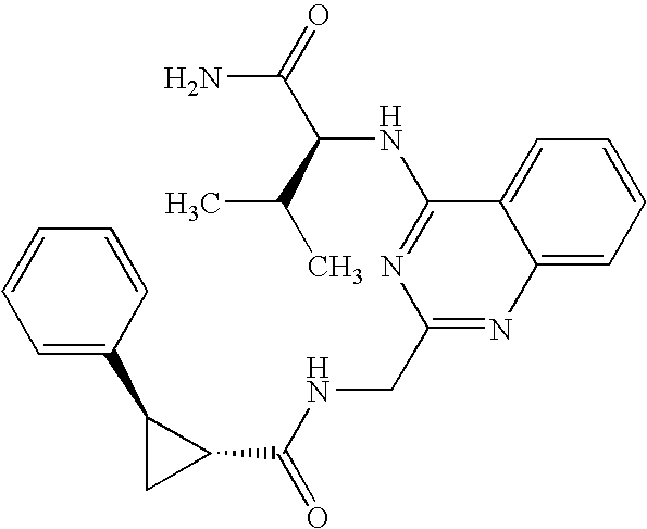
C12=CC=CC=C1N=C(CNC(=O)C1C(C3=CC=CC=C3)C1)N=C2NC(C(C)C)C(=O)N
